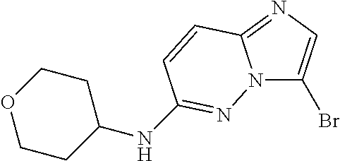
N12C(Br)=CN=C1C=CC(NC1CCOCC1)=N2
